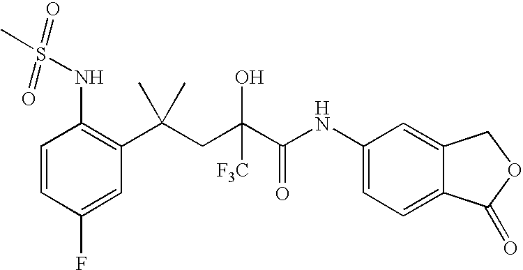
C1=CC(F)=CC(C(CC(C(NC2=CC=C3C(=C2)COC3=O)=O)([F3C])O)(C)C)=C1NS(C)(=O)=O
